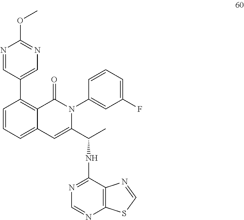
C1=CC=C2C(=C1C1=CN=C(OC)N=C1)C(=O)N(C1=CC(F)=CC=C1)C(C(C)NC1=NC=NC3=C1N=CS3)=C2
